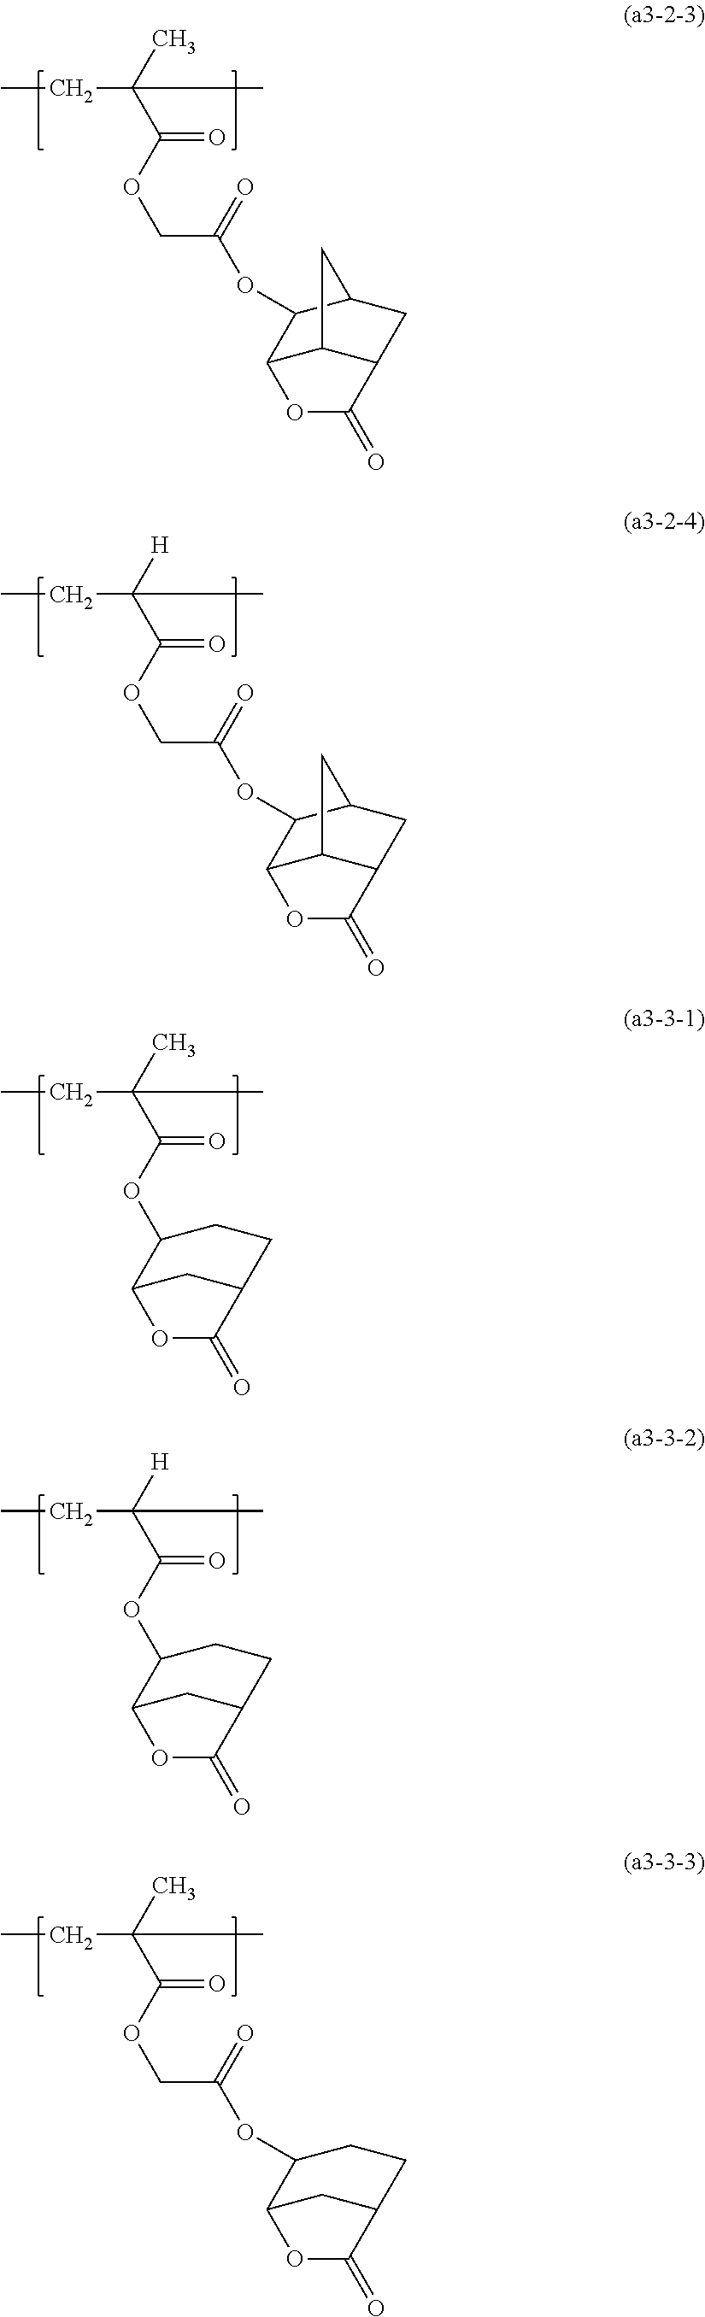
CCC(C)(C)C(OC1C2CC(CC1)C(=O)O2)=O.CCC(C)([H])C(=O)OC1C2OC(=O)C(CC1)C2.CCC(C)(C)C(OCC(=O)OC1C2C3C(CC1C3)C(=O)O2)=O.CCC(C)([H])C(OCC(=O)OC1C2C3C(CC1C3)C(=O)O2)=O.CCC(C)(C)C(OCC(=O)OC1C2CC(CC1)C(=O)O2)=O
